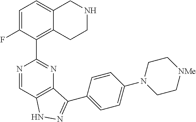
C1=C(F)C(C2=NC3=C(C=N2)NN=C3C2=CC=C(N3CC[NMe]CC3)C=C2)=C2C(=C1)CNCC2
